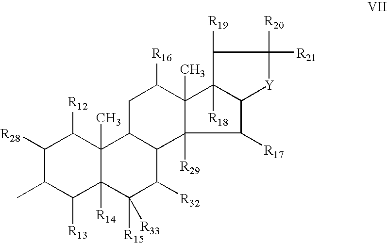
C1([R28])C(C)C([R13])C2([R14])C(C)(C1[R12])C1C(C([R32])C2([R15])[R33])C2([R29])C([R17])C3C([R18])(C2(C)C([R16])C1)C([R19])C([R20])([R21])[Y]3
